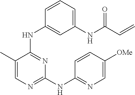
C1(C)=CN=C(NC2=NC=C([OMe])C=C2)N=C1NC1=CC(NC(C=C)=O)=CC=C1
